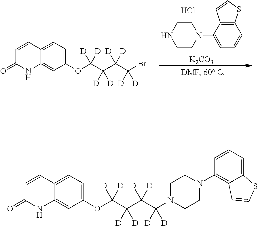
C12=C(C(N3CCNCC3)=CC=C1)C=CS2.Cl.[K2CO3].C1=C2C(=CC(OC(C(C(C(Br)([D])[D])([D])[D])([D])[D])([D])[D])=C1)NC(=O)C=C2.C1=C2C(=CC(OC(C(C(C(N3CCN(C4=C5C(=CC=C4)SC=C5)CC3)([D])[D])([D])[D])([D])[D])([D])[D])=C1)NC(=O)C=C2
